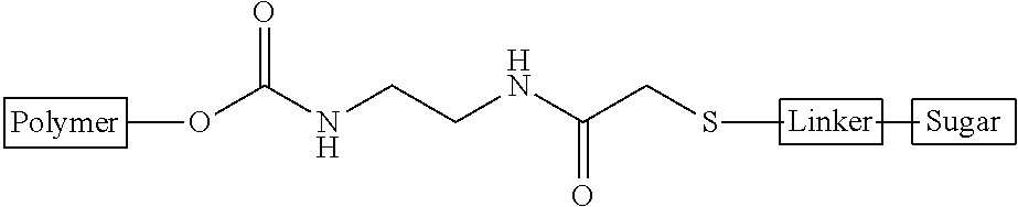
S(C)CC(NCCNC(OC)=O)=O
